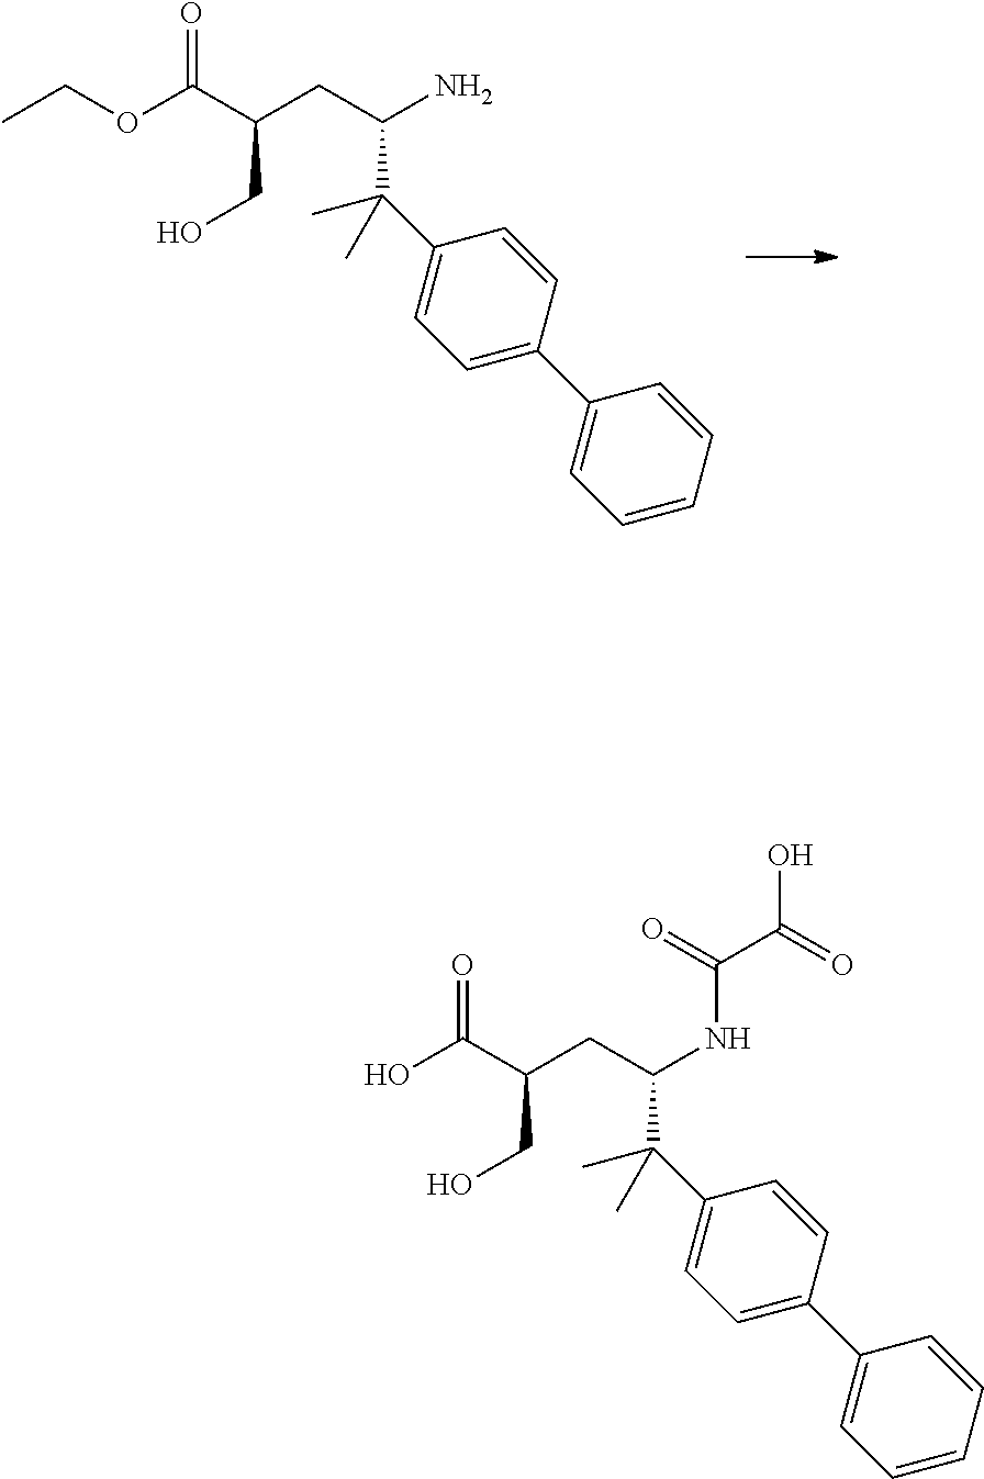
CCOC(C(CC(N)C(C1=CC=C(C2=CC=CC=C2)C=C1)(C)C)CO)=O.OC(C(CC(NC(=O)C(O)=O)C(C1=CC=C(C2=CC=CC=C2)C=C1)(C)C)CO)=O
